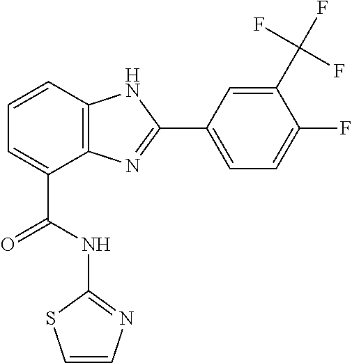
C1=CC2=C(C(C(NC3=NC=CS3)=O)=C1)N=C(C1=CC=C(F)C(C(F)(F)F)=C1)N2
